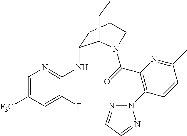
[F3C]C1=CN=C(NC2CC3CCC2N(C(=O)C2=C(N4N=CC=N4)C=CC(C)=N2)C3)C(F)=C1
